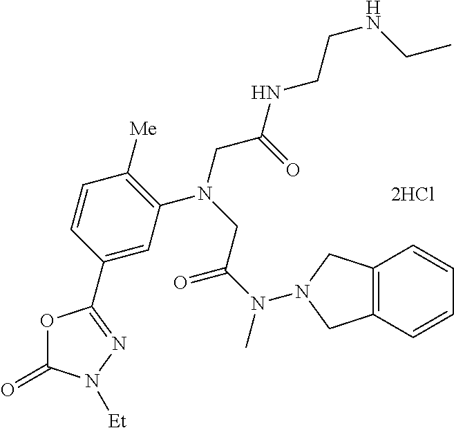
[2HCl].C1=C(C2=NN([Et])C(=O)O2)C=CC([Me])=C1N(CC(NCCNCC)=O)CC(N(C)N1CC2=C(C=CC=C2)C1)=O
